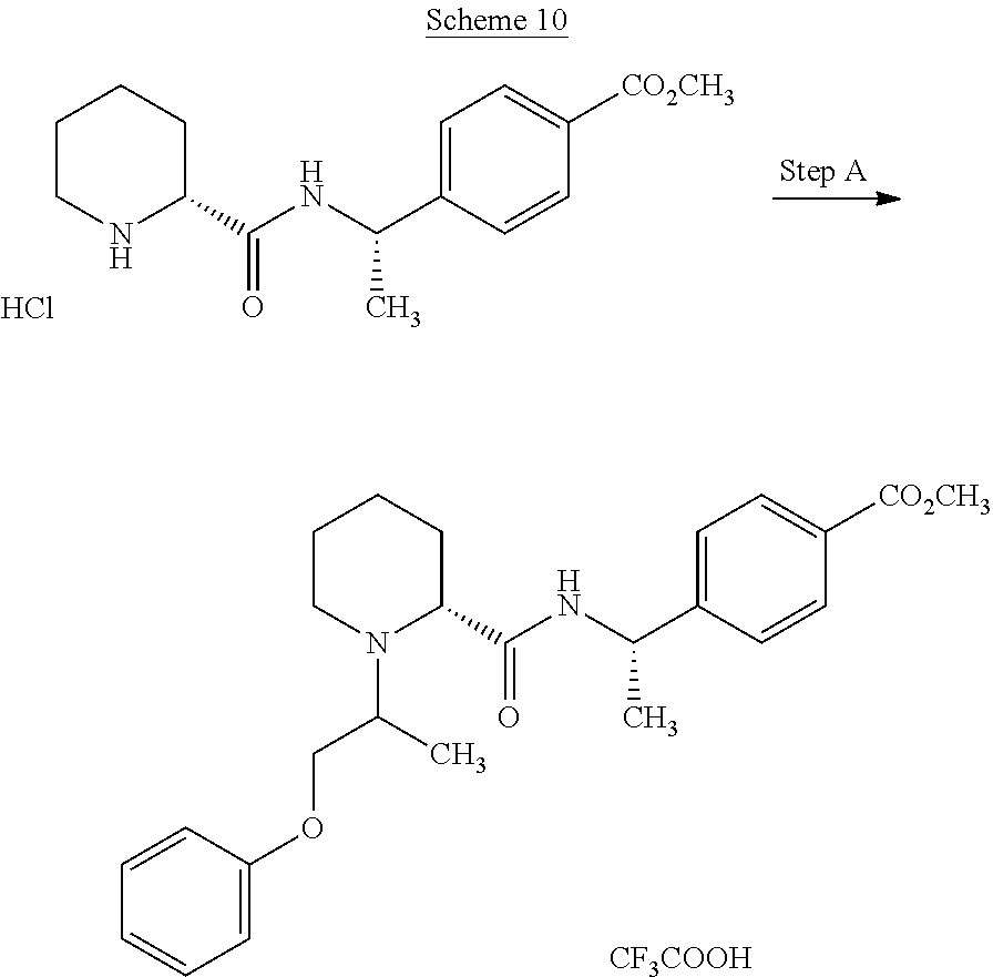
N1C(C(=O)NC(C2=CC=C([CO2CH3])C=C2)C)CCCC1.Cl.C1=C(OCC(N2C(C(NC(C3=CC=C([CO2CH3])C=C3)C)=O)CCCC2)C)C=CC=C1.[CF3COOH]
